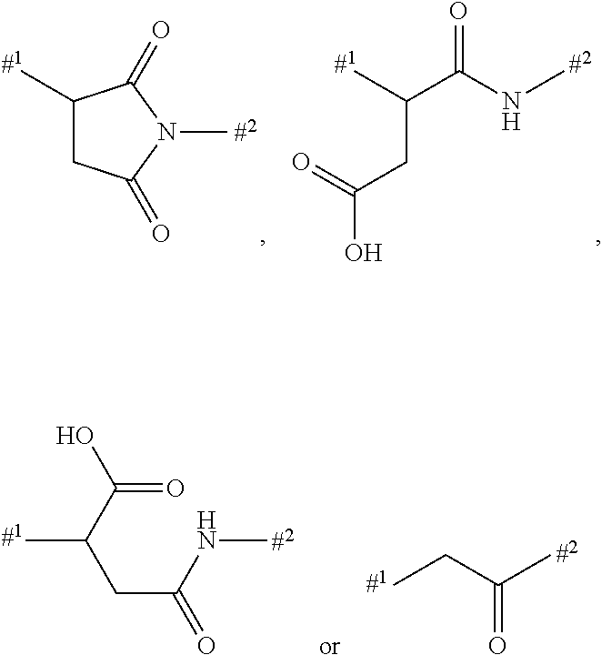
C1(C)CC(=O)N(C)C1=O.C(C)(C(=O)NC)CC(=O)O.CC(CC(NC)=O)C(=O)O.CCC(=O)C
